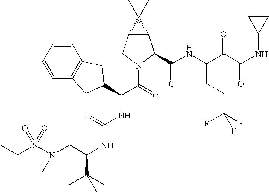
C(C)S(=O)(N(C)CC(NC(=O)NC(C(N1C(C(=O)NC(CCC(F)(F)F)C(=O)C(=O)NC2CC2)C2C(C1)C2(C)C)=O)C1CC2=C(C=CC=C2)C1)C(C)(C)C)=O
